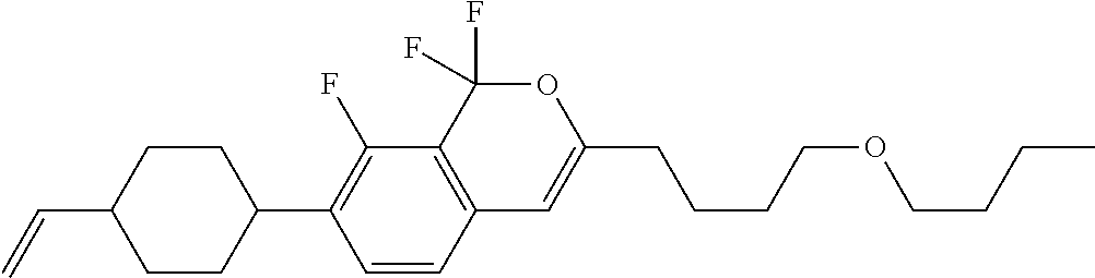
C1=CC2=C(C(F)=C1C1CCC(C=C)CC1)C(F)(F)OC(CCCCOCCCC)=C2
